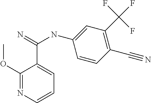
C1(OC)=NC=CC=C1C(=N)NC1=CC(C(F)(F)F)=C(C#N)C=C1
